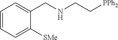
C1=CC=C([SMe])C(CNCC[PPh2])=C1
